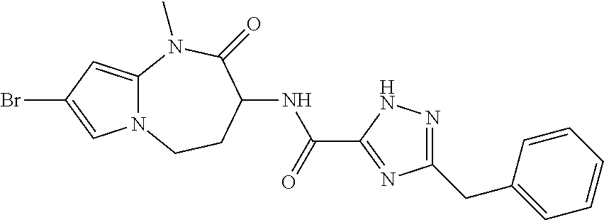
N12C(=CC(Br)=C1)N(C)C(=O)C(NC(C1=NC(CC3=CC=CC=C3)=NN1)=O)CC2
